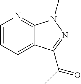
C1=CC=C2C(=N1)N(C)N=C2C(=O)C
